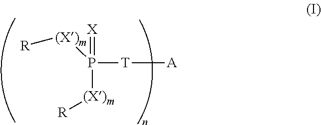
[R][(X)m]P(=[X])([(X)m][R])[T][A]
